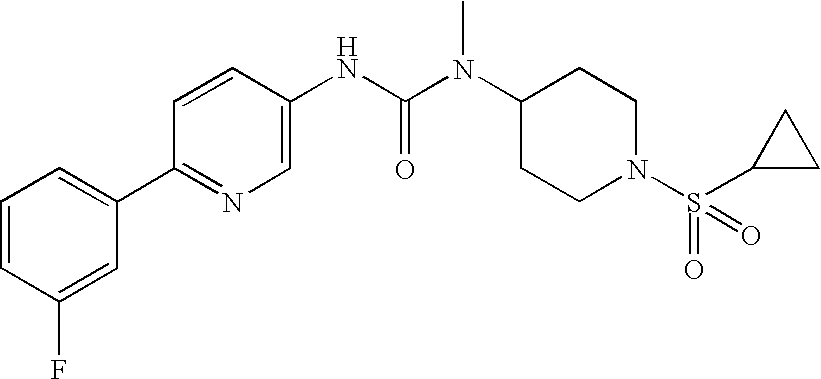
C1=CC(F)=CC(C2=NC=C(NC(N(C3CCN(S(=O)(C4CC4)=O)CC3)C)=O)C=C2)=C1
